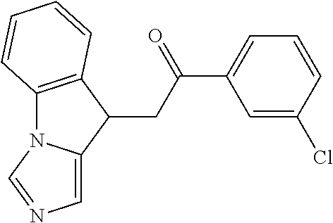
C1(CC(C2=CC=CC(Cl)=C2)=O)C2=C(N3C1=CN=C3)C=CC=C2
